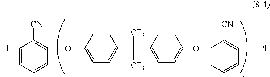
ClC1=CC=CC(OC2=CC=C(C([CF3])([CF3])C3=CC=C(OC4=CC=CC(Cl)=C4[CN])C=C3)C=C2)=C1[CN]
